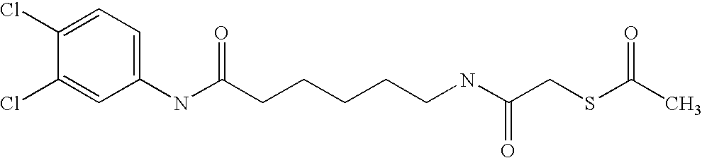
C1(Cl)=CC=C(NC(CCCCCNC(CSC(C)=O)=O)=O)C=C1Cl
